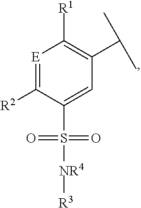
[E]1=C([R2])C(S(=O)(=O)[NR4][R3])=CC(C(C)C)=C1[R1]
